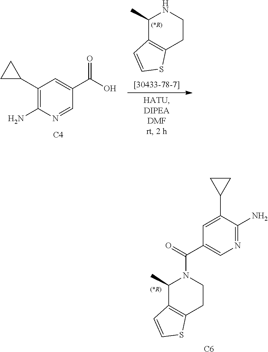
[(*R)].C1(C)C2=C(CCN1)SC=C2.C1(C2CC2)=C(N)N=CC(C(O)=O)=C1.[C4].[(*R)].[C6].C1(N)=NC=C(C(=O)N2C(C)C3=C(CC2)SC=C3)C=C1C1CC1
